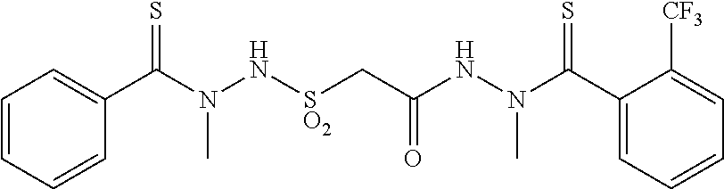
C1(C(N(N[SO2]CC(NN(C(C2=CC=CC=C2[CF3])=S)C)=O)C)=S)=CC=CC=C1
